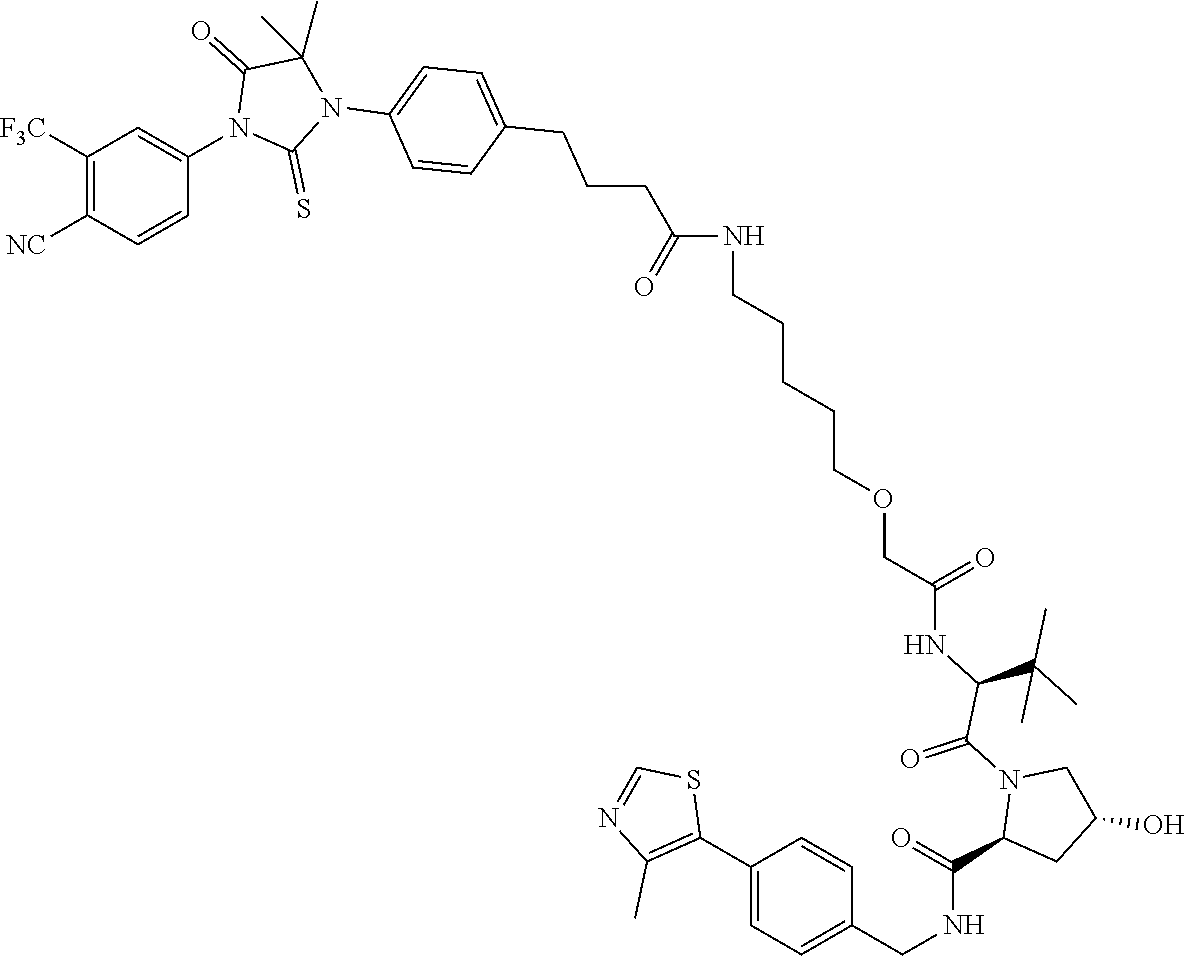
C1([F3C])=C([NC])C=CC(N2C(=S)N(C3=CC=C(CCCC(NCCCCCOCC(NC(C(N4C(C(NCC5=CC=C(C6=C(C)N=CS6)C=C5)=O)CC(O)C4)=O)C(C)(C)C)=O)=O)C=C3)C(C)(C)C2=O)=C1
